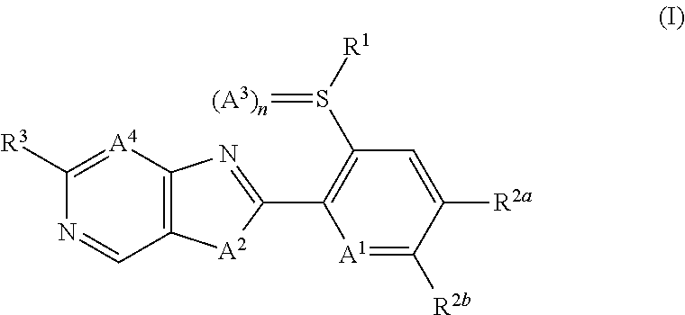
C1=C([R2a])C([R2b])=[A1]C(C2=NC3=C([A2]2)C=NC([R3])=[A4]3)=C1S([R1])=[(A3)n]
